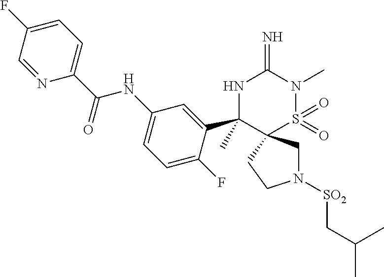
N1([SO2]CC(C)C)CC2(CC1)S(=O)(=O)N(C)C(=N)NC2(C1=CC(NC(C2=CC=C(F)C=N2)=O)=CC=C1F)C
